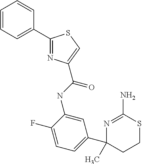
C1=C(NC(=O)C2=CSC(C3=CC=CC=C3)=N2)C(F)=CC=C1C1(C)CCSC(N)=N1
